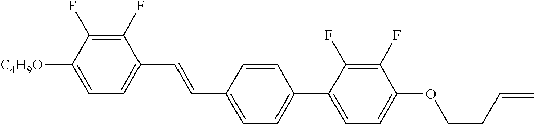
C1(F)=C(F)C([C4H9O])=CC=C1C=CC1=CC=C(C2=CC=C(OCCC=C)C(F)=C2F)C=C1
